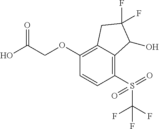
C1(OCC(O)=O)=C2C(=C(S(C(F)(F)F)(=O)=O)C=C1)C(O)C(F)(F)C2
